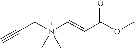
C(CN(C=CC(OC)=O)(C)C)#C
